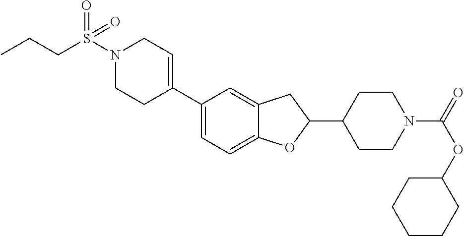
N1(S(CCC)(=O)=O)CCC(C2=CC=C3C(=C2)CC(C2CCN(C(=O)OC4CCCCC4)CC2)O3)=CC1
